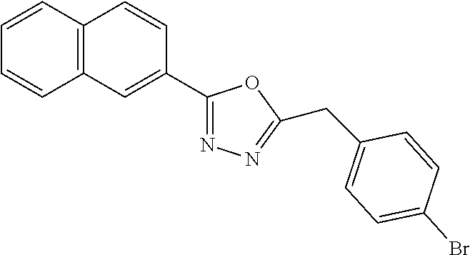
C1=CC2=C(C=C1)C=C(C1=NN=C(CC3=CC=C(Br)C=C3)O1)C=C2
